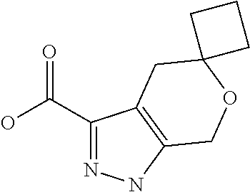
C1(C(=O)O)=NNC2=C1CC1(OC2)CCC1
